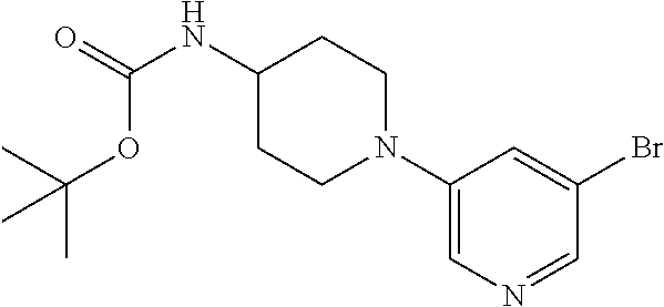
C1(NC(=O)OC(C)(C)C)CCN(C2=CN=CC(Br)=C2)CC1
